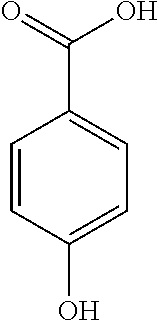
C1=CC(O)=CC=C1C(=O)O
